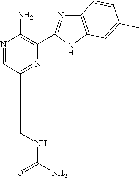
N1=CC(C#CCNC(N)=O)=NC(C2=NC3=C(N2)C=C(C)C=C3)=C1N
